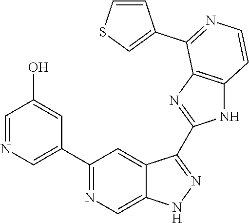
C1(C2=NC=C3C(=C2)C(C2=NC4=C(N2)C=CN=C4C2=CSC=C2)=NN3)=CN=CC(O)=C1
